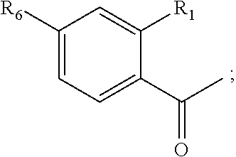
C1([R6])=CC=C(C(C)=O)C([R1])=C1
